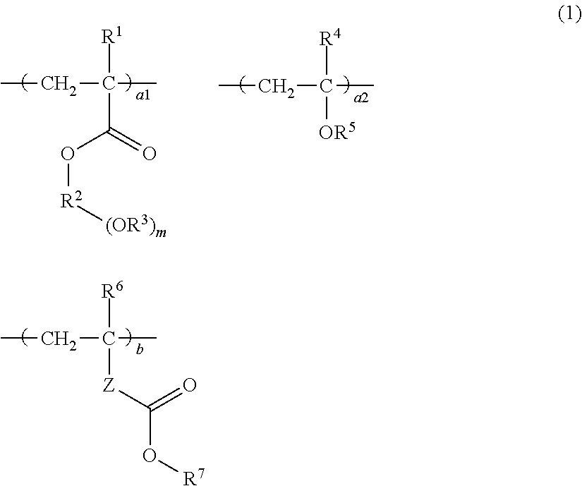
CCC(C)([R1])C(=O)O[R2][(OR3)m].CCC(C)([R4])[OR5].CCC(C)([R6])[Z]C(O[R7])=O
